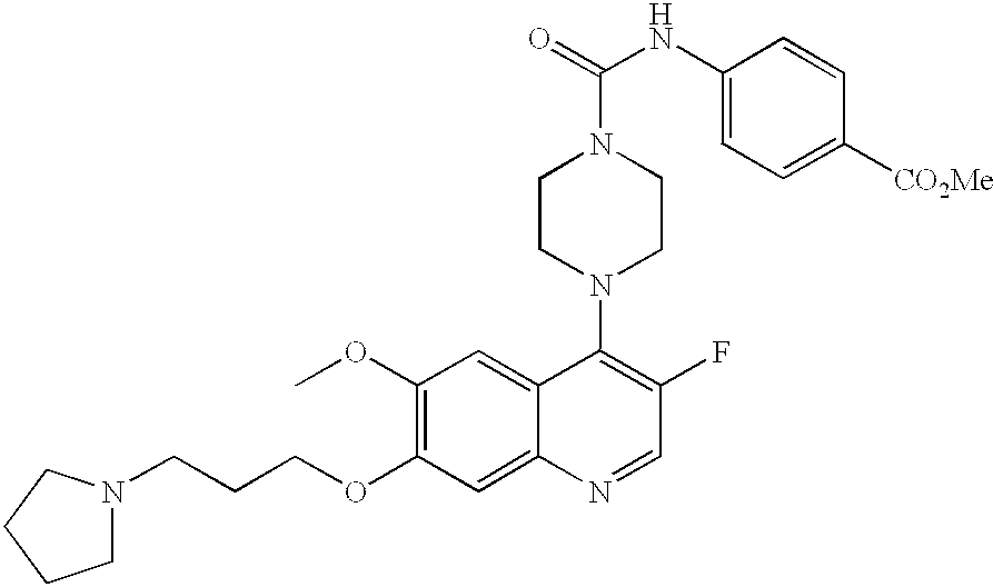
N1(CCCOC2=C(OC)C=C3C(=C2)N=CC(F)=C3N2CCN(C(NC3=CC=C([CO2Me])C=C3)=O)CC2)CCCC1
